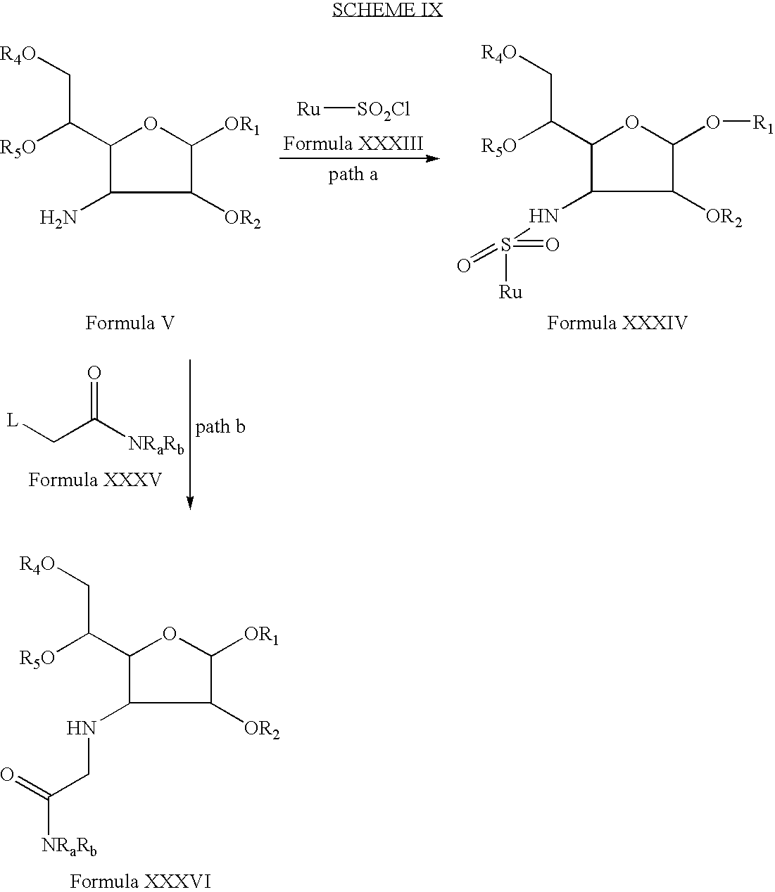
C1(C([R5O])C[R4O])C(NCC(=O)[NRaRb])C([OR2])C([OR1])O1.C1(C([R5O])C[R4O])C(N)C([OR2])C([OR1])O1.[Ru][SO2Cl].[L]CC([NRaRb])=O.C1(C([R5O])C[R4O])C(NS([Ru])(=O)=O)C([OR2])C(O[R1])O1
